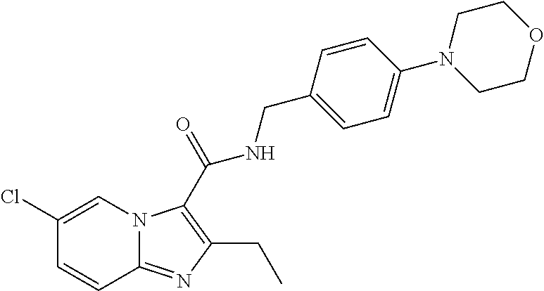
C1(Cl)=CN2C(=NC(CC)=C2C(=O)NCC2=CC=C(N3CCOCC3)C=C2)C=C1
